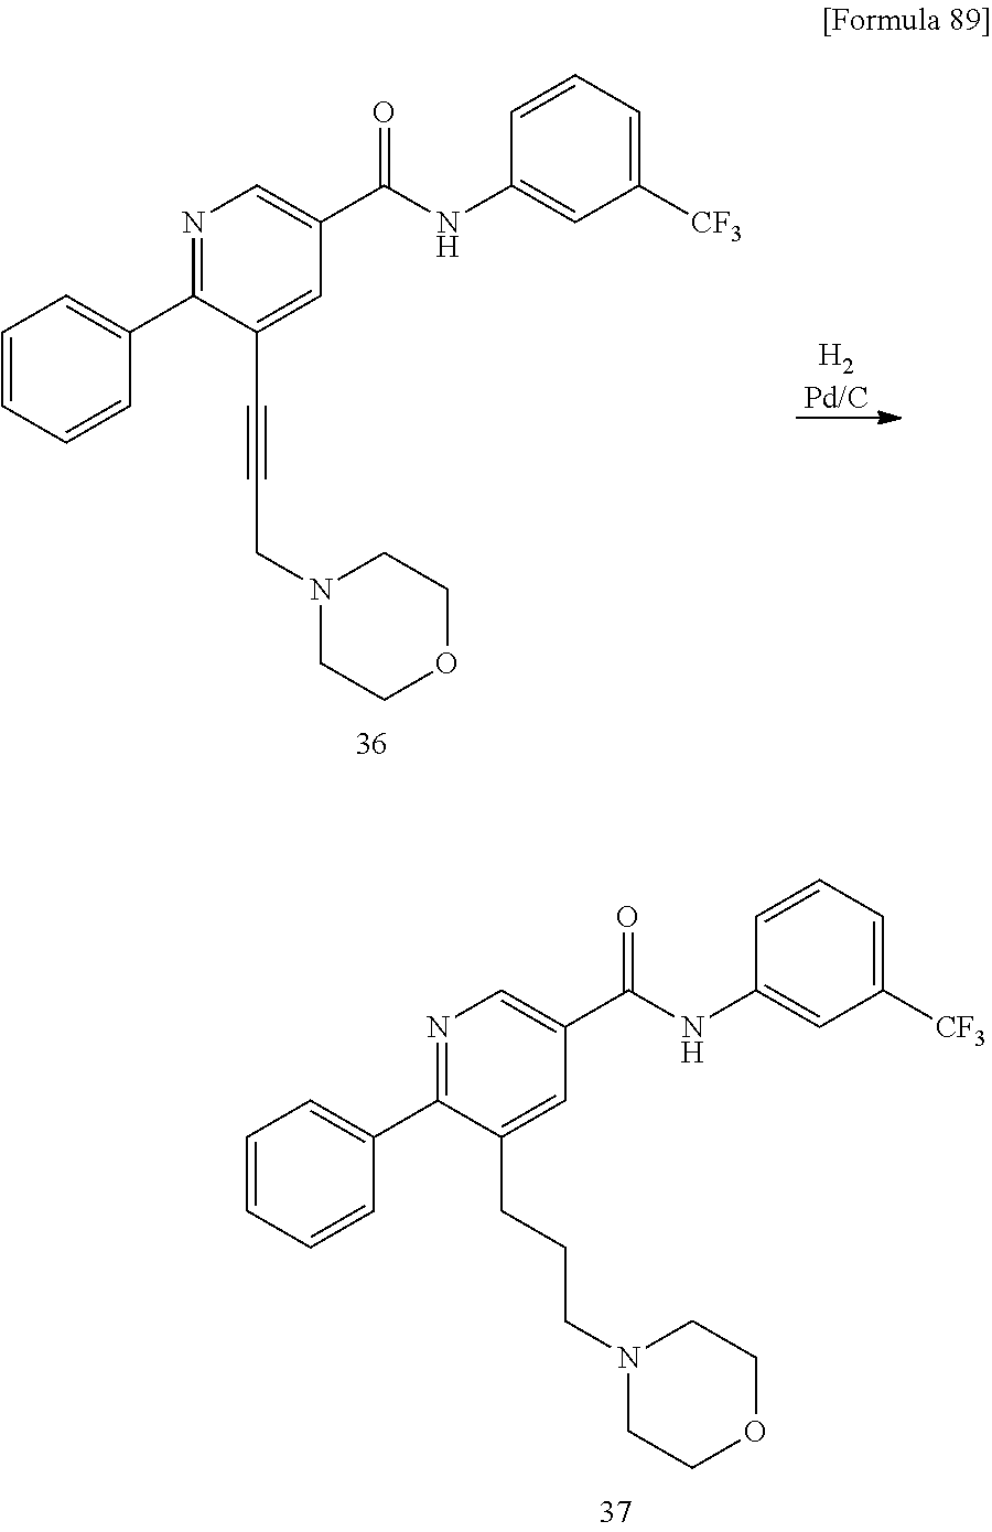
[H2Pd/C].C1(C2=NC=C(C(NC3=CC([CF3])=CC=C3)=O)C=C2C#CCN2CCOCC2)=CC=CC=C1.C1(C2=NC=C(C(NC3=CC([CF3])=CC=C3)=O)C=C2CCCN2CCOCC2)=CC=CC=C1
